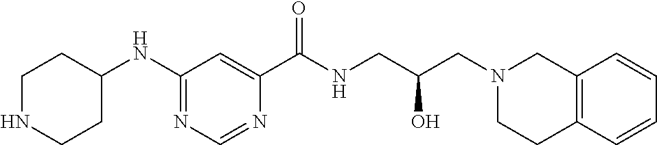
N1=CN=C(NC2CCNCC2)C=C1C(NCC(CN1CC2=C(CC1)C=CC=C2)O)=O
